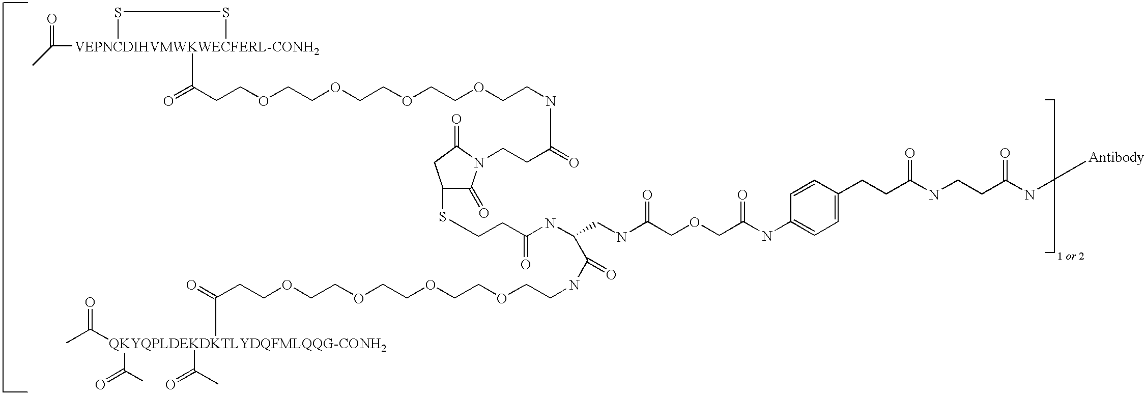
C1(SCCC(NC(C(=O)NCCOCCOCCOCCOCCC(=O)[QKYQPLDEKDKTLYDQFMLQQG-CONH2](C(C)=O)(C(=O)C)C(C)=O)CNC(=O)COCC(=O)NC2=CC=C(CCC(=O)NCCC(=O)N[Antibody])C=C2)=O)C(=O)N(CCC(=O)NCCOCCOCCOCCOCCC([VEPNCDIHVMWKWECFERL-CONH2]2(C(C)=O)SS2)=O)C(=O)C1
